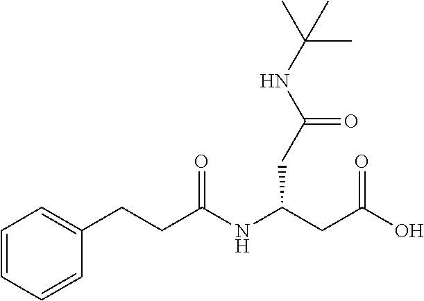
N(C(CC(O)=O)CC(NC(C)(C)C)=O)C(CCC1=CC=CC=C1)=O
